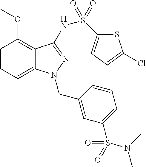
C1=CC=C2C(=C1OC)C(NS(=O)(=O)C1=CC=C(Cl)S1)=NN2CC1=CC(S(=O)(N(C)C)=O)=CC=C1
